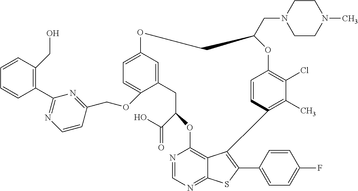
C12=C3C(=NC=N1)SC(C1=CC=C(F)C=C1)=C3C1=C(C)C(Cl)=C(C=C1)OC(CN1CCN(C)CC1)COC1=CC=C(OCC3=NC(C4=C(CO)C=CC=C4)=NC=C3)C(=C1)CC(C(O)=O)O2
